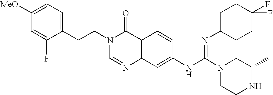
C1(CCN2C=NC3=C(C2=O)C=CC(NC(=NC2CCC(F)(F)CC2)N2CCNC(C)C2)=C3)=CC=C([MeO])C=C1F
